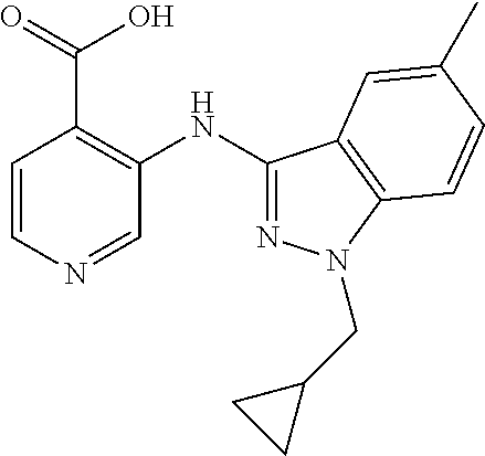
C1(CN2N=C(NC3=C(C(=O)O)C=CN=C3)C3=C2C=CC(C)=C3)CC1
